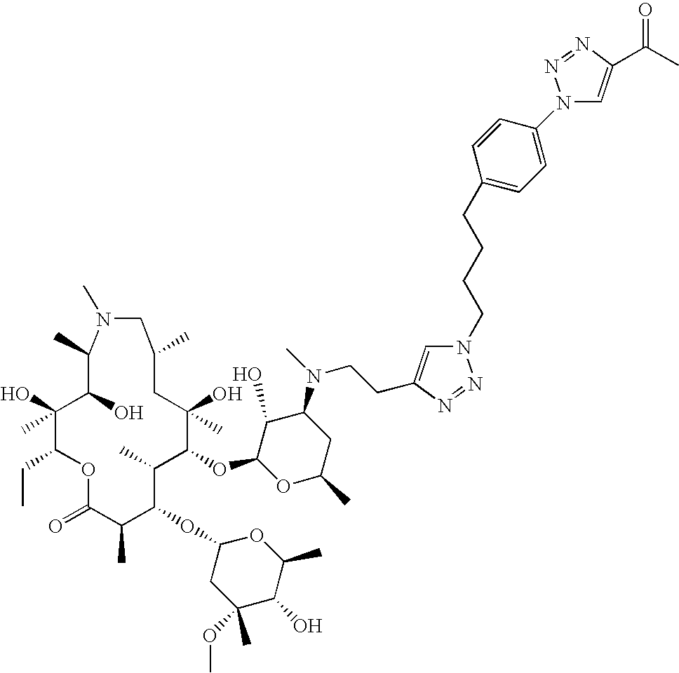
O1C(=O)C(C)C(OC2CC(OC)(C)C(O)C(C)O2)C(C)C(OC2OC(C)CC(N(CCC3=CN(CCCCC4=CC=C(N5C=C(C(C)=O)N=N5)C=C4)N=N3)C)C2O)C(O)(C)CC(C)CN(C)C(C)C(O)C(O)(C)C1CC
